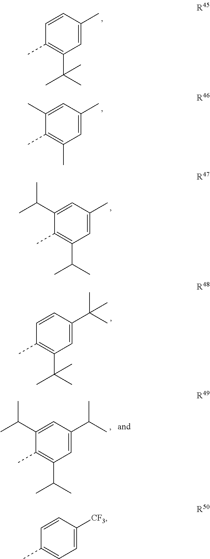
CC1=C(C(C)(C)C)C=C(C)C=C1.CC1=C(C)C=C(C)C=C1C.CC1=C(C(C)C)C=C(C)C=C1C(C)C.CC1=C(C(C)(C)C)C=C(C(C)(C)C)C=C1.CC1=CC=C([CF3])C=C1.CC1=C(C(C)C)C=C(C(C)C)C=C1C(C)C
